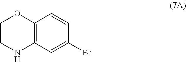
C1CNC2=C(O1)C=CC(Br)=C2
